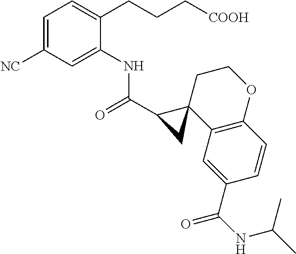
C1=C([NC])C=C(NC(C2CC23C2=C(OCC3)C=CC(C(NC(C)C)=O)=C2)=O)C(CCC[COOH])=C1
